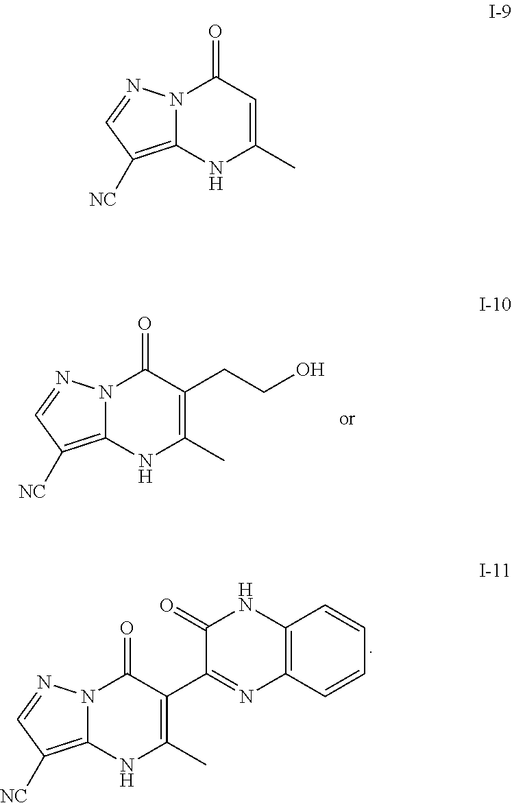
N12C(=C([NC])C=N1)NC(C)=C(CCO)C2=O.N12C(=C([NC])C=N1)NC(C)=C(C1=NC3=C(NC1=O)C=CC=C3)C2=O.N12C(=C([NC])C=N1)NC(C)=CC2=O
